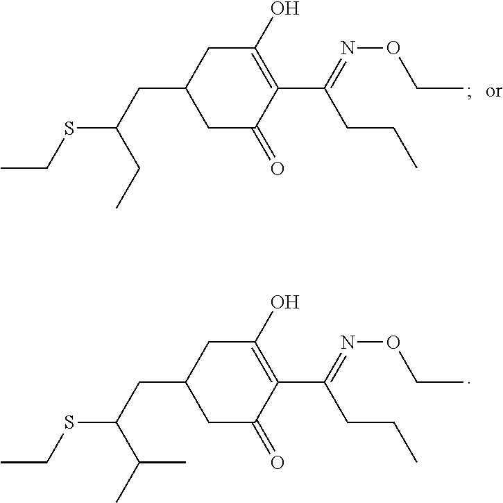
C(SC(CC1CC(=O)C(C(CCC)=NOCC)=C(O)C1)CC)C.C(SC(CC1CC(=O)C(C(CCC)=NOCC)=C(O)C1)C(C)C)C
